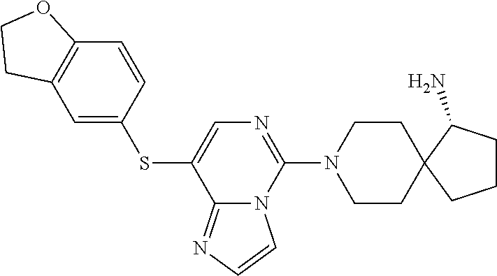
C1=CC(SC2=CN=C(N3CCC4(CC3)CCCC4N)N3C2=NC=C3)=CC2=C1OCC2
